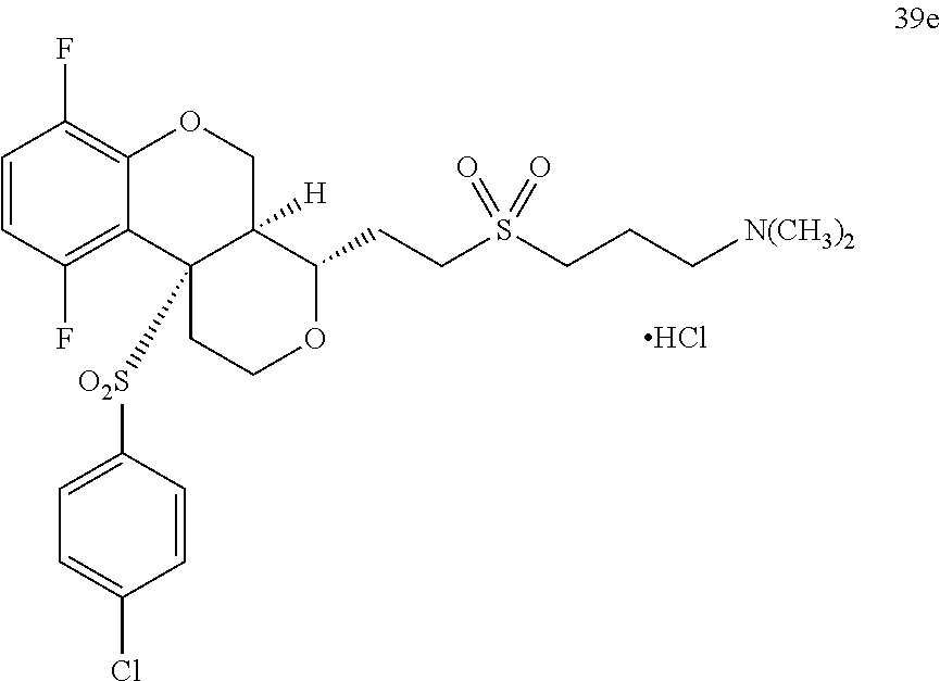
C1=CC(F)=C2C(=C1F)OCC1([H])C(CCS(CCC[N(CH3)2])(=O)=O)OCCC21[O2S]C1=CC=C(Cl)C=C1.Cl
